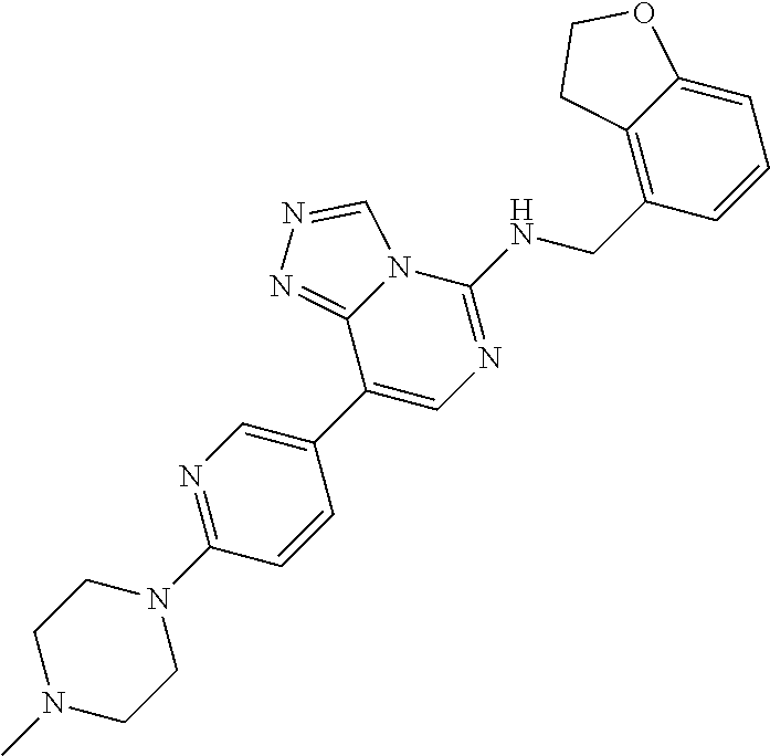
N1(C)CCN(C2=NC=C(C3=CN=C(NCC4=C5C(=CC=C4)OCC5)N4C3=NN=C4)C=C2)CC1
